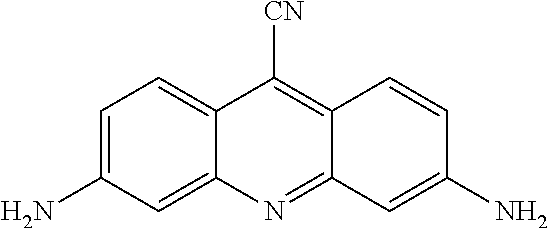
C1=C(N)C=C2C(=C1)C([CN])=C1C(=N2)C=C(N)C=C1
